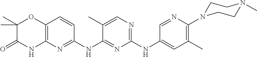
C1(NC2=CC(C)=C(N3CCN(C)CC3)N=C2)=NC=C(C)C(NC2=NC3=C(C=C2)OC(C)(C)C(=O)N3)=N1
